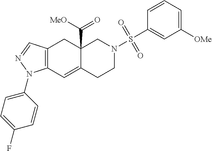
C12=C(C=NN1C1=CC=C(F)C=C1)CC1(C(=O)[MeO])C(=C2)CCN(S(C2=CC([OMe])=CC=C2)(=O)=O)C1
